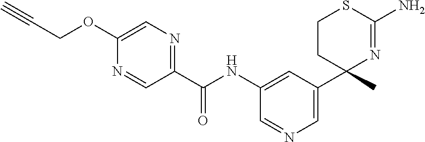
C(NC1=CC(C2(C)N=C(N)SCC2)=CN=C1)(=O)C1=NC=C(OCC#C)N=C1
